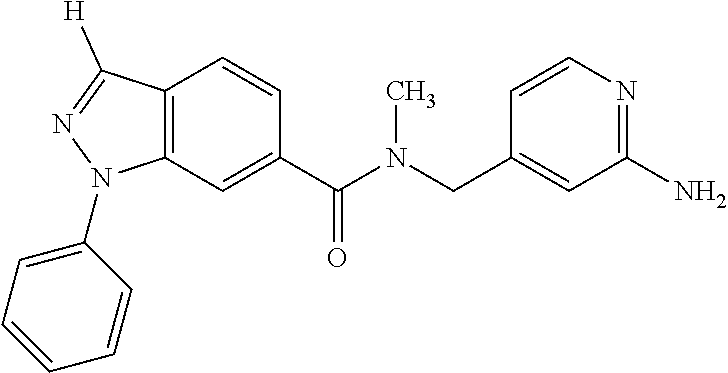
C1(C(N(CC2=CC(N)=NC=C2)C)=O)=CC2=C(C=C1)C([H])=NN2C1=CC=CC=C1
